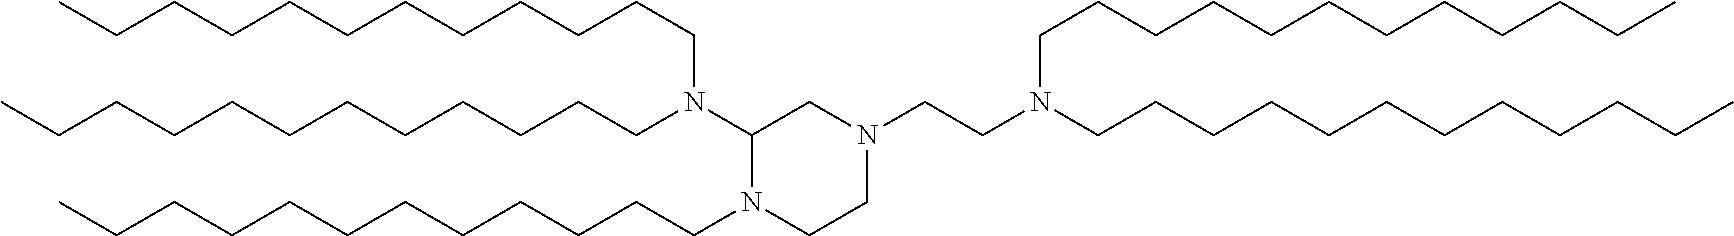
CCCCCCCCCCCCN(C1N(CCCCCCCCCCCC)CCN(CCN(CCCCCCCCCCCC)CCCCCCCCCCCC)C1)CCCCCCCCCCCC
